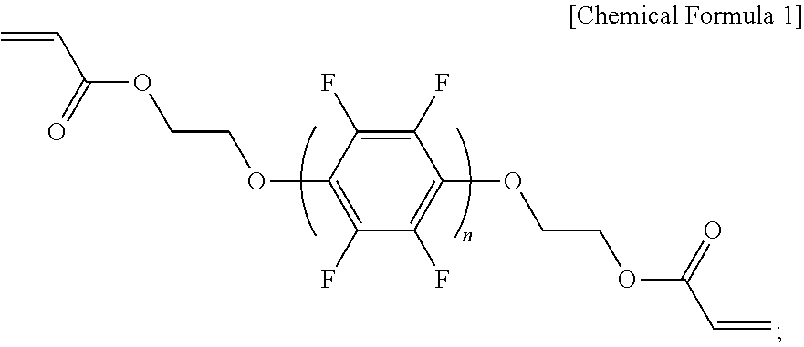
C1(F)=C(F)C(OCCOC(C=C)=O)=C(F)C(F)=C1OCCOC(C=C)=O
